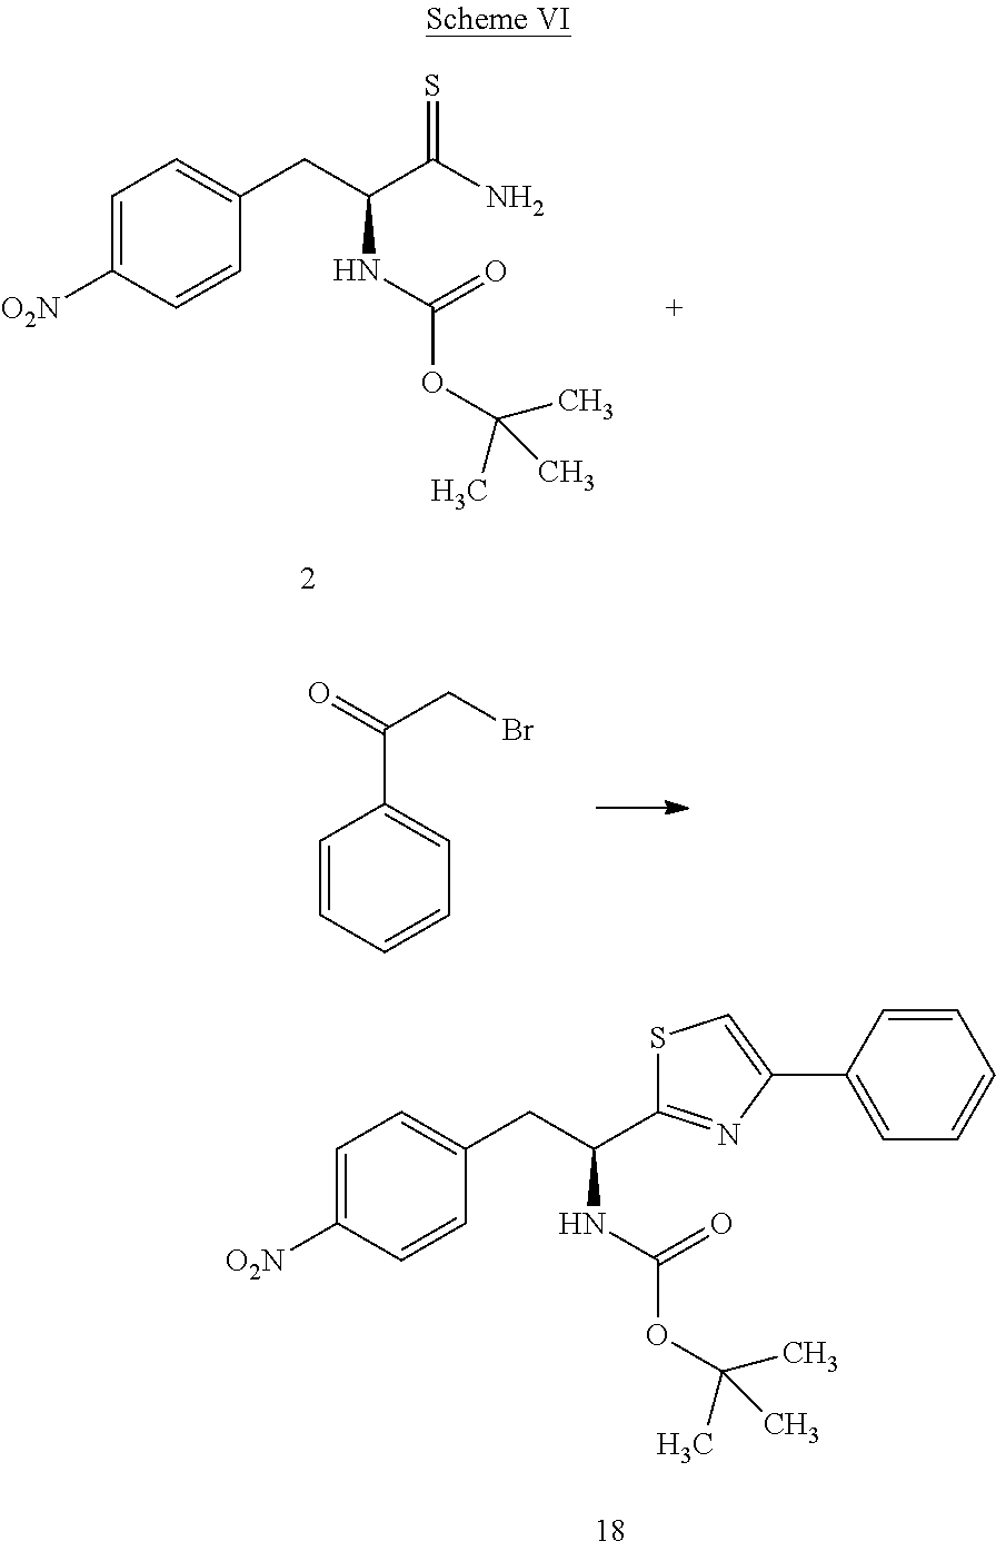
C1=C([O2N])C=CC(CC(NC(=O)OC(C)(C)C)C2=NC(C3=CC=CC=C3)=CS2)=C1.C1=C([O2N])C=CC(CC(NC(=O)OC(C)(C)C)C(N)=S)=C1.C1=CC=CC=C1C(=O)CBr
